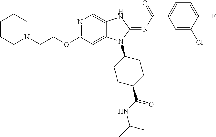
C1CCN(CCOC2=NC=C3C(=C2)N(C2CCC(C(NC(C)C)=O)CC2)C(=NC(C2=CC=C(F)C(Cl)=C2)=O)N3)CC1
